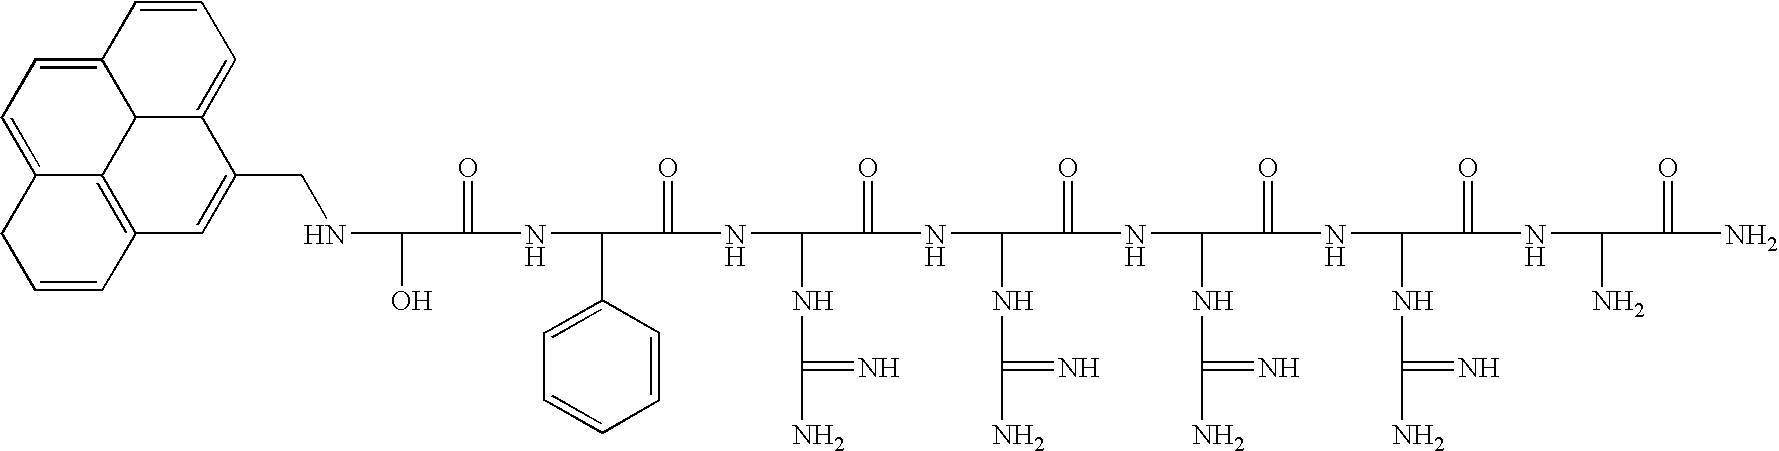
C1(CNC(O)C(=O)NC(C2=CC=CC=C2)C(=O)NC(NC(N)=N)C(=O)NC(NC(N)=N)C(=O)NC(NC(N)=N)C(=O)NC(NC(N)=N)C(=O)NC(N)C(=O)N)=CC2=C3C4C1=CC=CC4=CC=C3CC=C2
